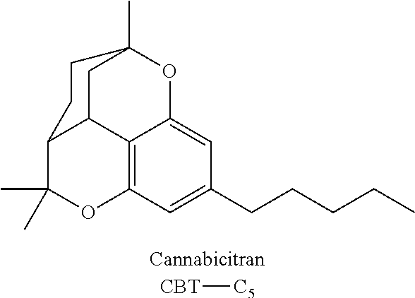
C12=C3C=C(CCCCC)C=C1OC1(C)CC2C(C(C)(C)O3)CC1.[CBT][C5]
